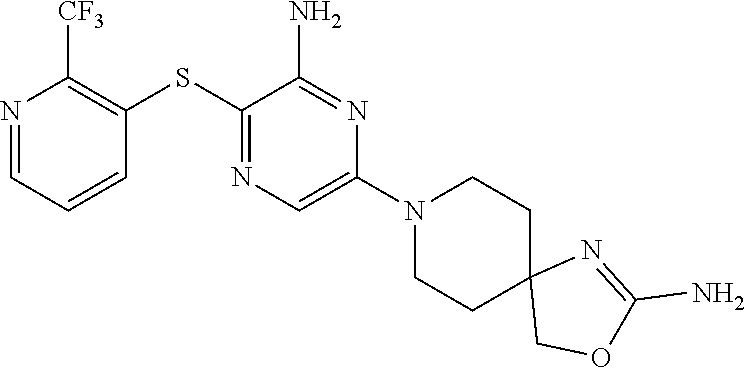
S(C1=NC=C(N2CCC3(CC2)COC(N)=N3)N=C1N)C1=C([CF3])N=CC=C1
